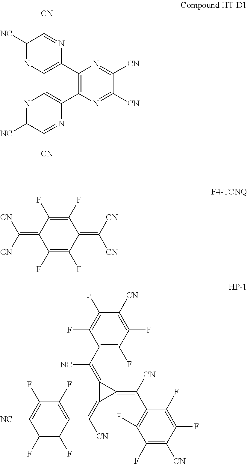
C1([NC])=NC2=C(N=C1[CN])C1=C(C3=C2N=C([NC])C([CN])=N3)N=C([CN])C([CN])=N1.C1(F)=C(F)C(=C([CN])[CN])C(F)=C(F)C1=C([CN])[CN].C1(C(=C2C(=C([CN])C3=C(F)C(F)=C([NC])C(F)=C3F)C2=C(C2=C(F)C(F)=C([CN])C(F)=C2F)[CN])[NC])=C(F)C(F)=C([CN])C(F)=C1F
